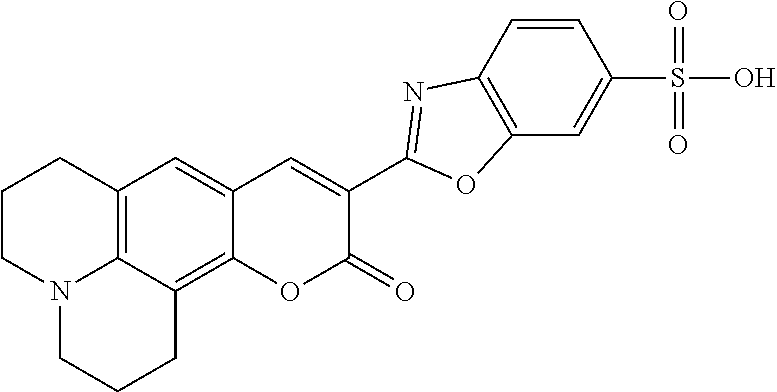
C12=C3C(=C4C(=C1)C=C(C1=NC5=C(C=C(S(O)(=O)=O)C=C5)O1)C(=O)O4)CCCN3CCC2
